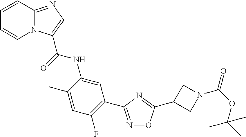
N1=C(C2=C(F)C=C(C)C(NC(=O)C3=CN=C4N3C=CC=C4)=C2)N=C(C2CN(C(OC(C)(C)C)=O)C2)O1
